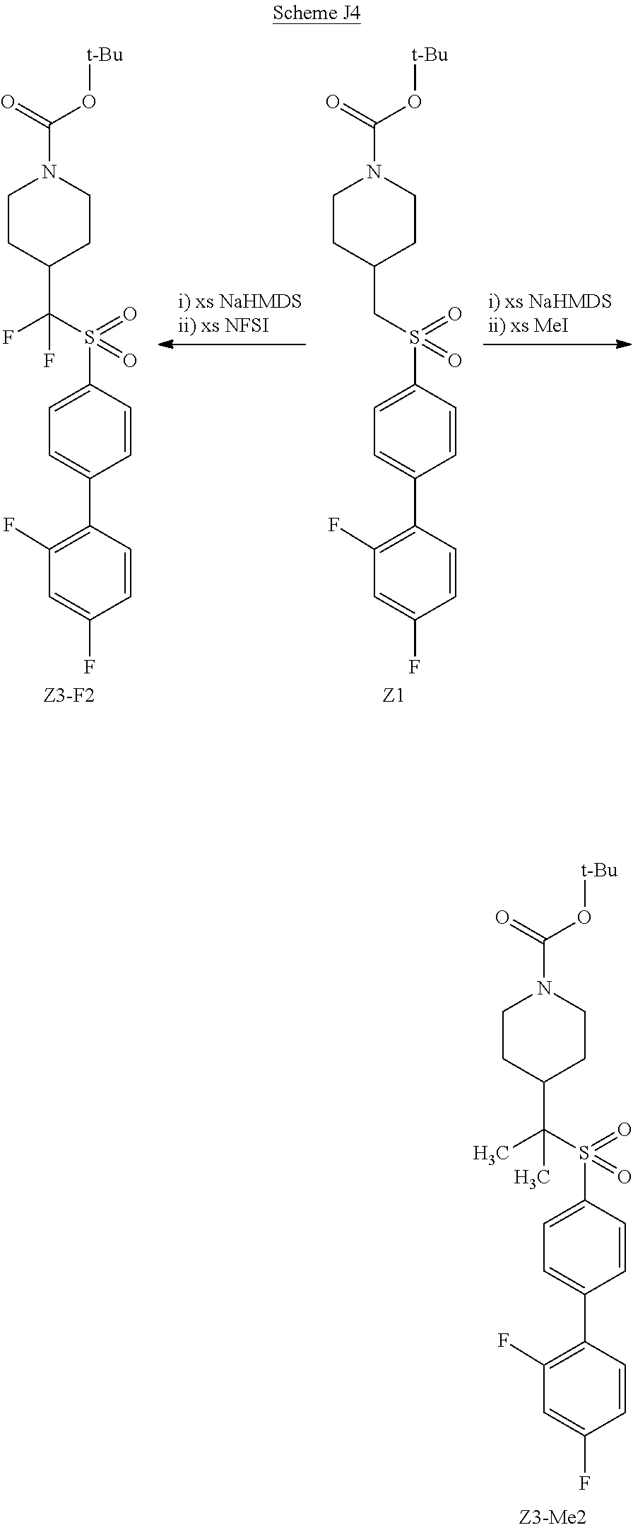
C1(F)=C(C2=CC=C(S(=O)(=O)C(C3CCN(C(=O)O[t-Bu])CC3)(C)C)C=C2)C=CC(F)=C1.C1(F)=C(C2=CC=C(S(=O)(=O)C(C3CCN(C(=O)O[t-Bu])CC3)(F)F)C=C2)C=CC(F)=C1.C1(F)=C(C2=CC=C(S(=O)(=O)CC3CCN(C(=O)O[t-Bu])CC3)C=C2)C=CC(F)=C1
